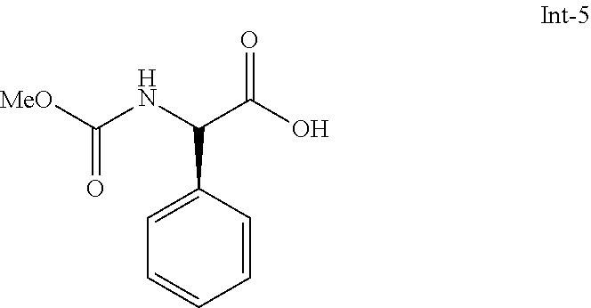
[MeO]C(NC(C(O)=O)C1=CC=CC=C1)=O
